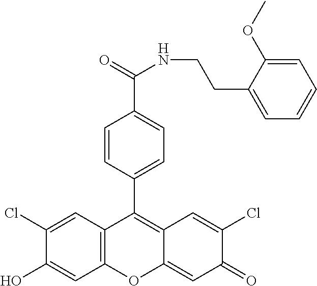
C12=C(C=C(Cl)C(O)=C1)C(C1=CC=C(C(=O)NCCC3=CC=CC=C3OC)C=C1)=C1C(=CC(=O)C(Cl)=C1)O2
